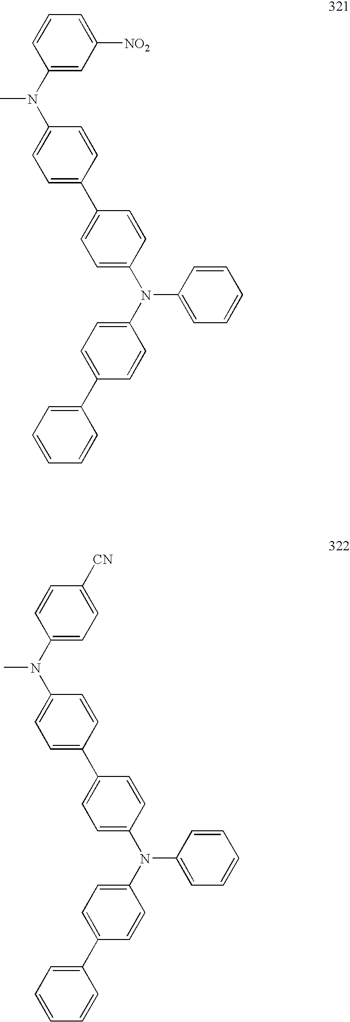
C1=C(N(C2=CC=C(C3=CC=C(N(C4=CC=C(C5=CC=CC=C5)C=C4)C4=CC=CC=C4)C=C3)C=C2)C)C=CC([CN])=C1.C1=C(N(C2=CC=C(C3=CC=C(N(C4=CC=C(C5=CC=CC=C5)C=C4)C4=CC=CC=C4)C=C3)C=C2)C)C=CC=C1[NO2]
